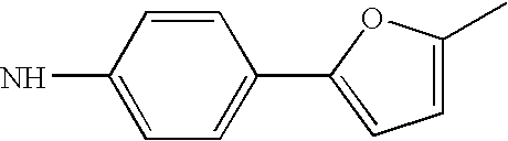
C1=CC(N)=CC=C1C1=CC=C(C)O1
